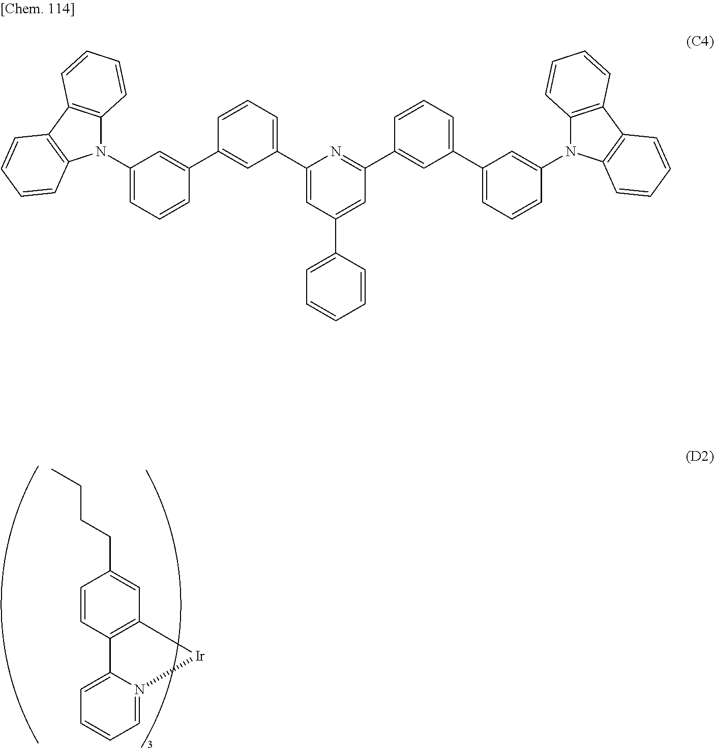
CCCCC1=CC2=C(C=C1)C1=CC=CC=N1[Ir]2.C1(N2C3=C(C4=C2C=CC=C4)C=CC=C3)=CC=CC(C2=CC(C3=CC(C4=CC=CC=C4)=CC(C4=CC(C5=CC=CC(N6C7=C(C8=C6C=CC=C8)C=CC=C7)=C5)=CC=C4)=N3)=CC=C2)=C1
